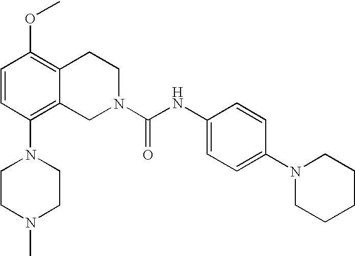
C1=CC(N2CCN(C)CC2)=C2C(=C1OC)CCN(C(NC1=CC=C(N3CCCCC3)C=C1)=O)C2
